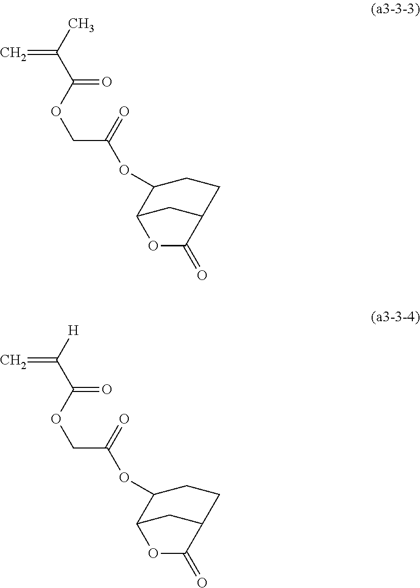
C(COC(C(C)=C)=O)(=O)OC1C2CC(CC1)C(=O)O2.C(COC(C([H])=C)=O)(=O)OC1C2CC(CC1)C(=O)O2
